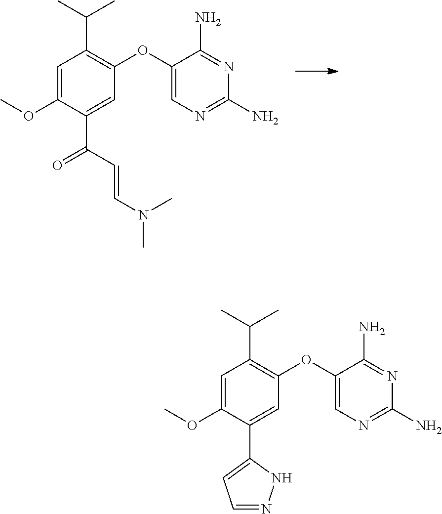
N1=C(N)C(OC2=C(C(C)C)C=C(OC)C(C(C=CN(C)C)=O)=C2)=CN=C1N.N1=C(N)C(OC2=C(C(C)C)C=C(OC)C(C3=CC=NN3)=C2)=CN=C1N
